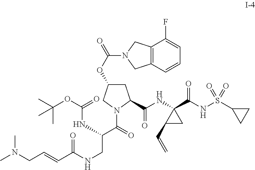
C(=O)(N1CC2=C(C1)C(F)=CC=C2)OC1CC(C(=O)NC2(C(=O)NS(C3CC3)(=O)=O)C(C=C)C2)N(C(C(CNC(C=CCN(C)C)=O)NC(=O)OC(C)(C)C)=O)C1
